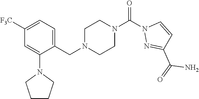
C1([F3C])=CC=C(CN2CCN(C(N3N=C(C(=O)N)C=C3)=O)CC2)C(N2CCCC2)=C1
